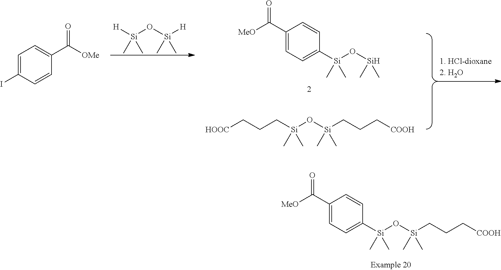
C1(C([MeO])=O)=CC=C([Si](C)(C)O[Si](C)(C)CCC[COOH])C=C1.[H][Si](O[Si]([H])(C)C)(C)C.C1(C(=O)[MeO])=CC=C([Si](O[Si](C)C)(C)C)C=C1.C([Si](O[Si](C)(C)CCC[COOH])(C)C)CC[HOOC].C1=C(I)C=CC(C(=O)[OMe])=C1
